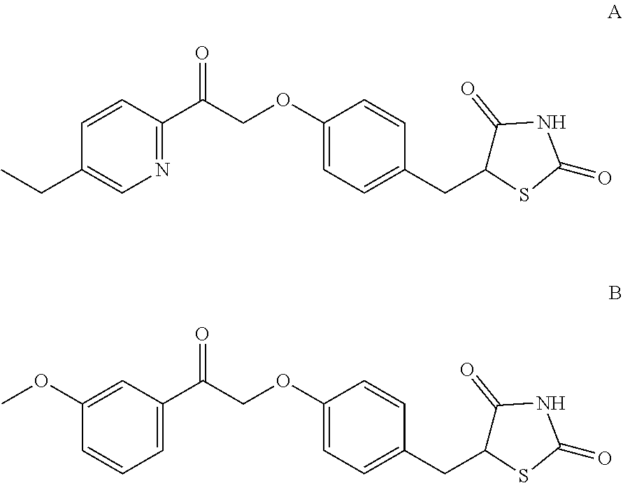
CCC1=CN=C(C(COC2=CC=C(CC3C(=O)NC(=O)S3)C=C2)=O)C=C1.C1=CC=C(C(COC2=CC=C(CC3C(=O)NC(=O)S3)C=C2)=O)C=C1OC
